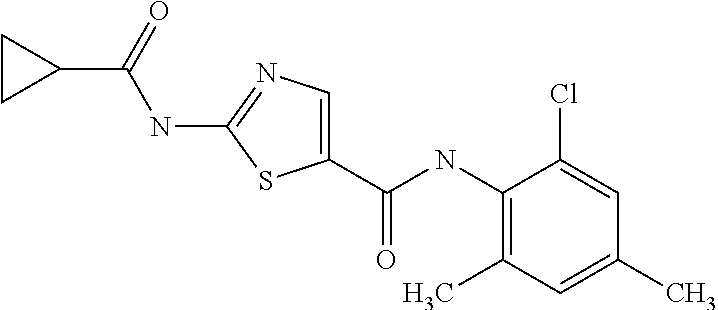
C1=C(C(NC2=C(C)C=C(C)C=C2Cl)=O)SC(NC(=O)C2CC2)=N1
